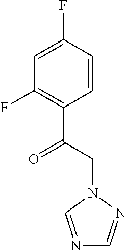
FC1=CC(F)=C(C(CN2C=NC=N2)=O)C=C1
